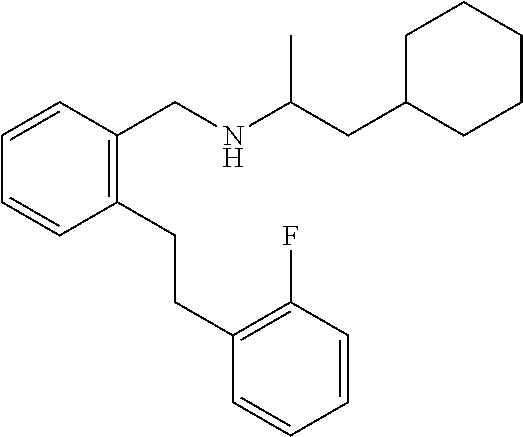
C1=CC(CNC(CC2CCCCC2)C)=C(CCC2=C(F)C=CC=C2)C=C1
